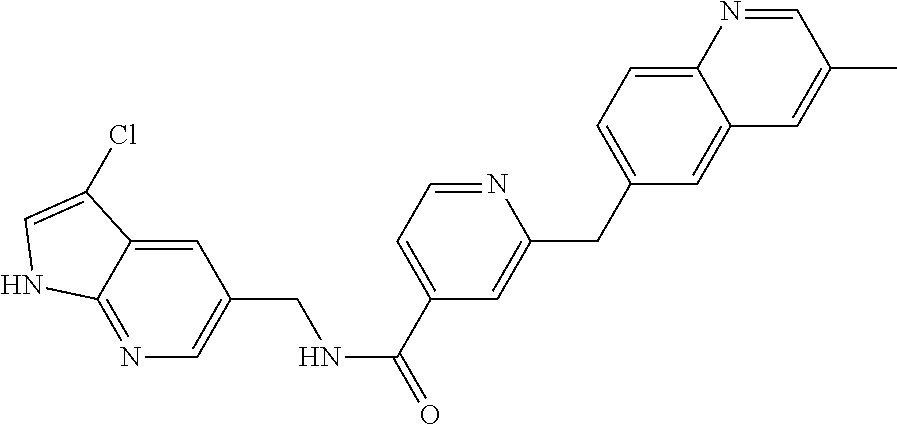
C1=C2C(=NC=C1CNC(C1=CC=NC(CC3=CC=C4C(=C3)C=C(C)C=N4)=C1)=O)NC=C2Cl
